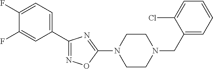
N1=C(C2=CC=C(F)C(F)=C2)N=C(N2CCN(CC3=CC=CC=C3Cl)CC2)O1
